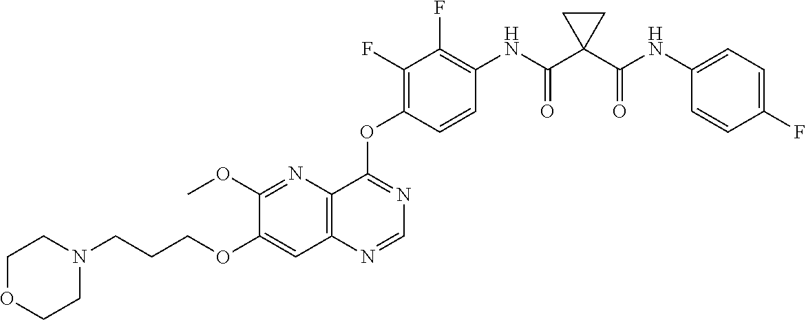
C12=C(N=CN=C1OC1=C(F)C(F)=C(NC(C3(C(NC4=CC=C(F)C=C4)=O)CC3)=O)C=C1)C=C(OCCCN1CCOCC1)C(OC)=N2
